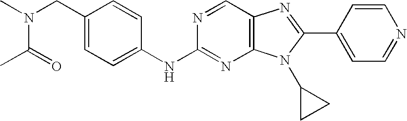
C1(CN(C)C(=O)C)=CC=C(NC2=NC3=C(C=N2)N=C(C2=CC=NC=C2)N3C2CC2)C=C1
